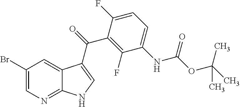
C1(Br)=CN=C2C(=C1)C(C(=O)C1=C(F)C(NC(OC(C)(C)C)=O)=CC=C1F)=CN2
